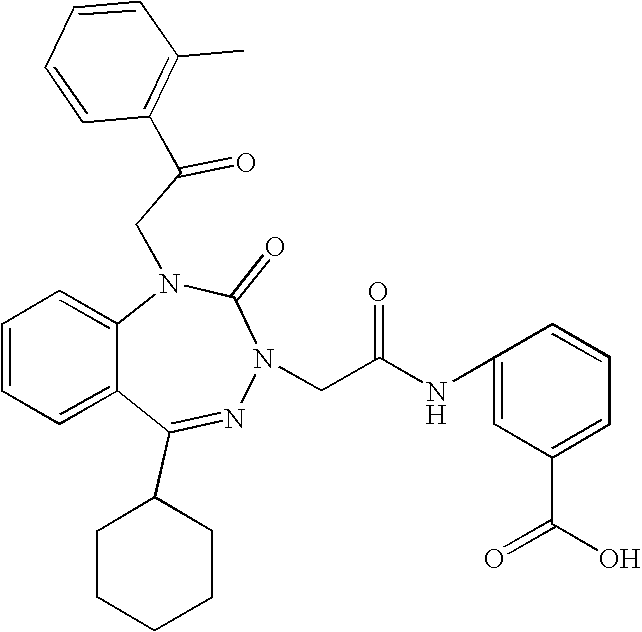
C1=CC=C2C(=C1)N(CC(=O)C1=C(C)C=CC=C1)C(=O)N(CC(NC1=CC(C(O)=O)=CC=C1)=O)N=C2C1CCCCC1
